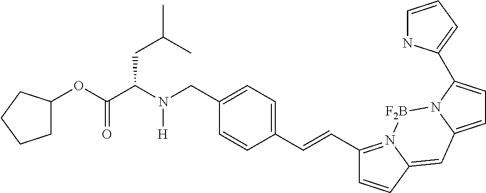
C1C(OC(C(N(CC2=CC=C(C=CC3=N4C(=CC5=CC=C(C6=CC=CN6)N5[F2B]4)C=C3)C=C2)[H])CC(C)C)=O)CCC1
